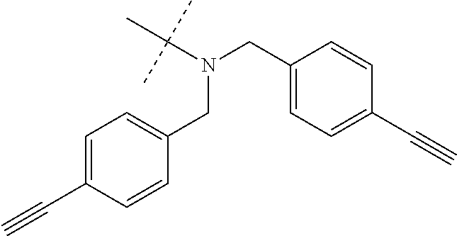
C(N(CC1=CC=C(C#C)C=C1)CC1=CC=C(C#C)C=C1)(C)(C)C
